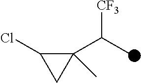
ClC1C(C(C)[CF3])(C)C1
